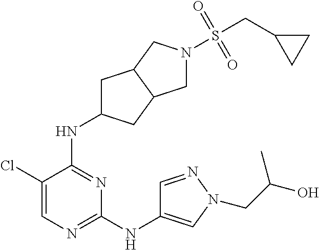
C1(Cl)=CN=C(NC2=CN(CC(O)C)N=C2)N=C1NC1CC2C(C1)CN(S(CC1CC1)(=O)=O)C2
